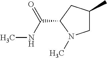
C1(C)CN(C)C(C(NC)=O)C1
